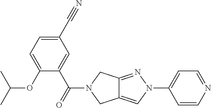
O(C1=CC=C(C#N)C=C1C(=O)N1CC2=CN(C3=CC=NC=C3)N=C2C1)C(C)C
